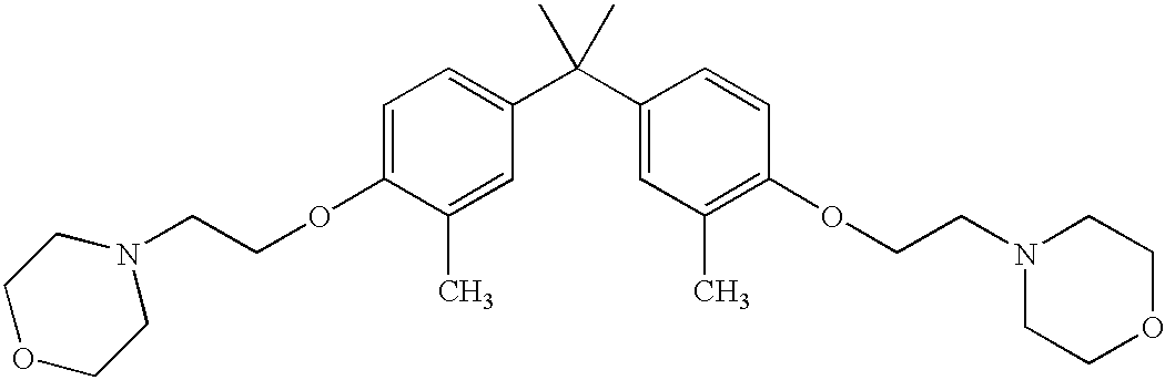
C1=C(OCCN2CCOCC2)C(C)=CC(C(C2=CC(C)=C(OCCN3CCOCC3)C=C2)(C)C)=C1
